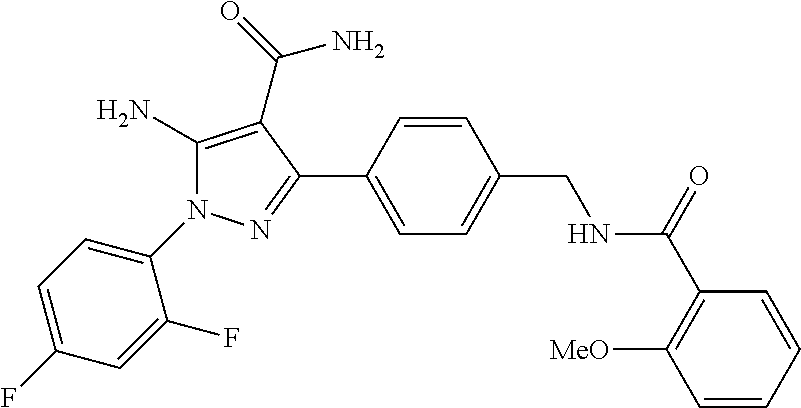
C1(N)=C(C(=O)N)C(C2=CC=C(CNC(=O)C3=C([MeO])C=CC=C3)C=C2)=NN1C1=CC=C(F)C=C1F
